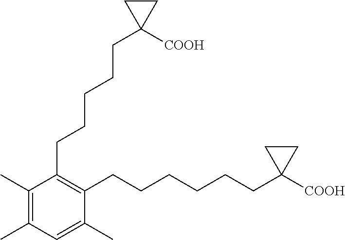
C1(CCCCCC2([COOH])CC2)=C(CCCCCCC2([COOH])CC2)C(C)=CC(C)=C1C
